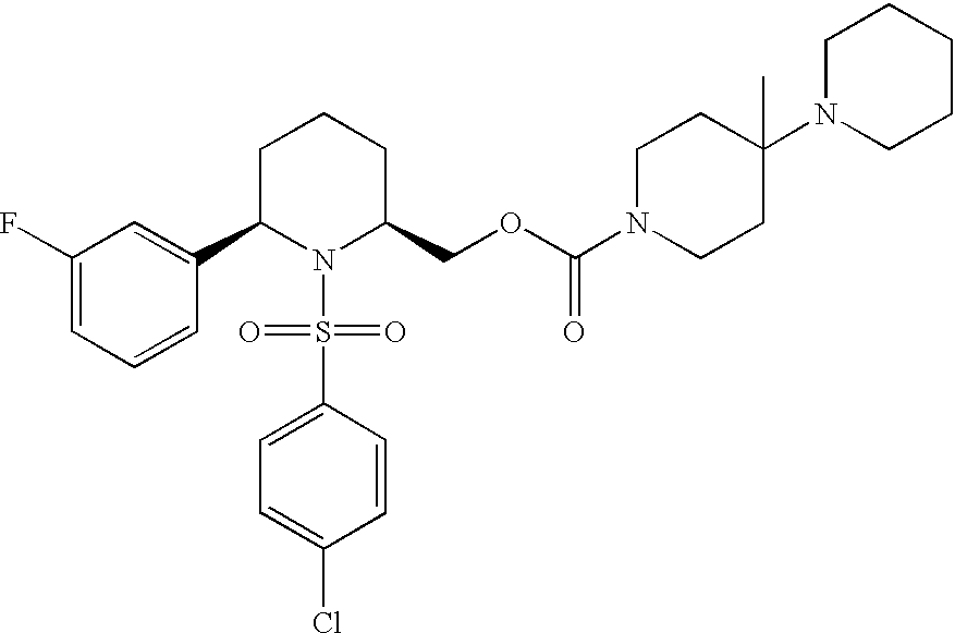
C1(F)=CC=CC(C2N(S(C3=CC=C(Cl)C=C3)(=O)=O)C(COC(N3CCC(N4CCCCC4)(C)CC3)=O)CCC2)=C1
